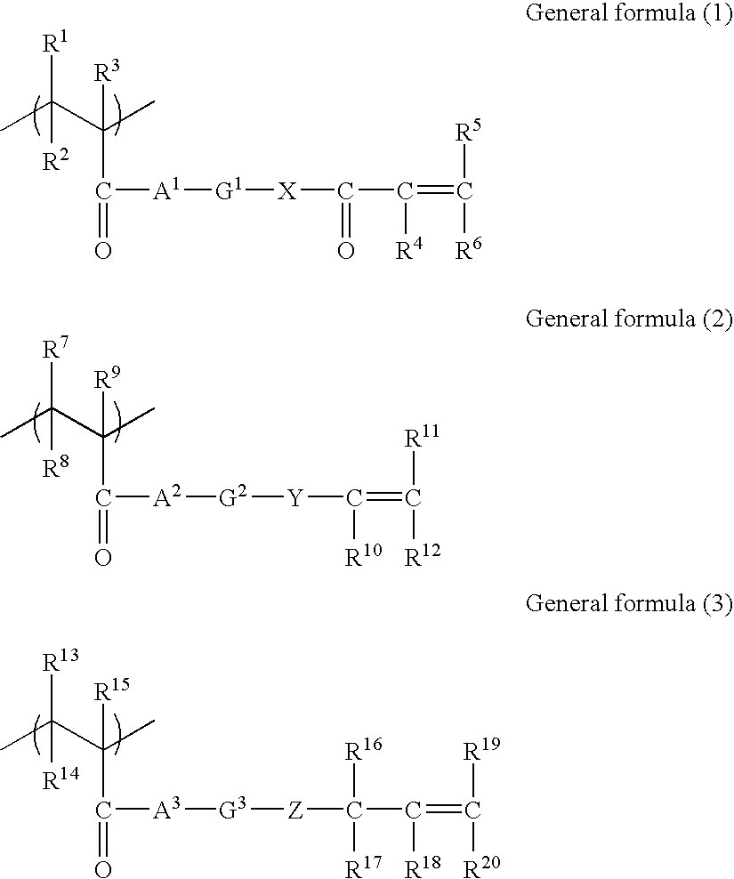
CC(C(C)([R3])C(=O)[A1][G1][X]C(C(=C([R6])[R5])[R4])=O)([R2])[R1].CC(C(C)([R9])C(=O)[A2][G2][Y]C(=C([R12])[R11])[R10])([R7])[R8].CC(C(C)([R15])C(=O)[A3][G3][Z]C(C(=C([R20])[R19])[R18])([R17])[R16])([R13])[R14]
